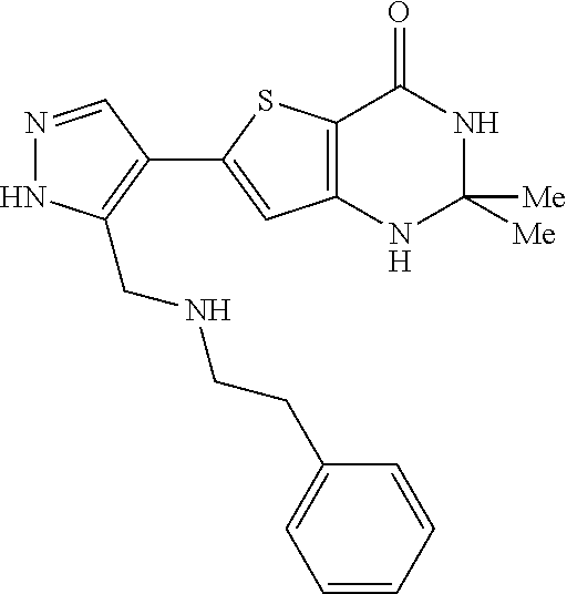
C12=C(NC([Me])([Me])NC1=O)C=C(C1=C(CNCCC3=CC=CC=C3)NN=C1)S2
